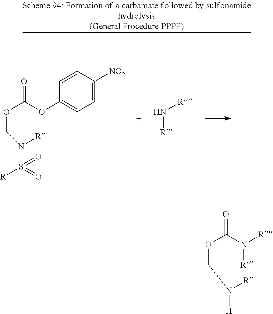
O(C(OC1=CC=C([NO2])C=C1)=O)CN(S(=O)([R])=O)[R].N([R])[R].O(C(N([R])[R])=O)CN([H])[R]
